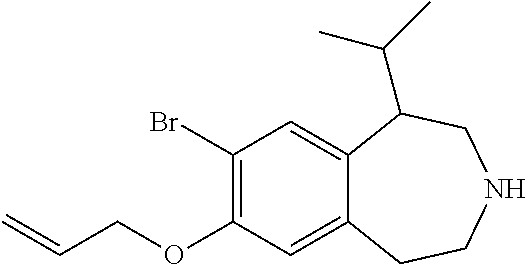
C1(Br)=C(OCC=C)C=C2C(=C1)C(C(C)C)CNCC2
